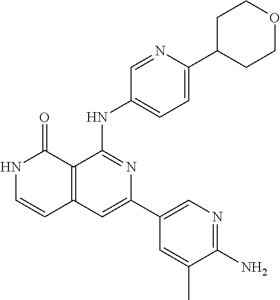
N1=CC(NC2=NC(C3=CN=C(N)C(C)=C3)=CC3=C2C(=O)NC=C3)=CC=C1C1CCOCC1
